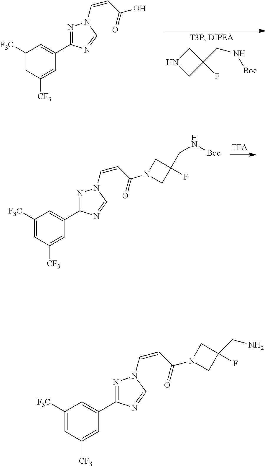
C1C(F)(CN[Boc])CN1.C1([F3C])=CC([CF3])=CC(C2=NN(C=CC(O)=O)C=N2)=C1.C1([F3C])=CC([CF3])=CC(C2=NN(C=CC(N3CC(CN[Boc])(F)C3)=O)C=N2)=C1.C1([F3C])=CC([CF3])=CC(C2=NN(C=CC(N3CC(F)(CN)C3)=O)C=N2)=C1
